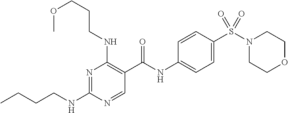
C(NC1=NC(NCCCOC)=C(C(NC2=CC=C(S(N3CCOCC3)(=O)=O)C=C2)=O)C=N1)CCC
